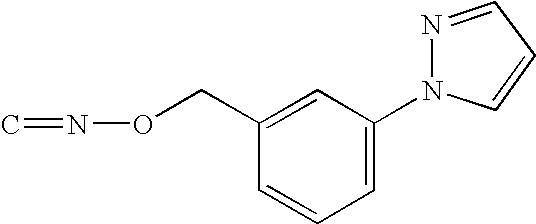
C1(CON=C)=CC(N2C=CC=N2)=CC=C1
